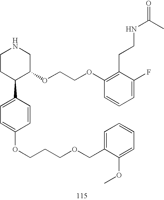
C1CC(C2=CC=C(OCCCOCC3=CC=CC=C3OC)C=C2)C(OCCOC2=C(CCNC(=O)C)C(F)=CC=C2)CN1
